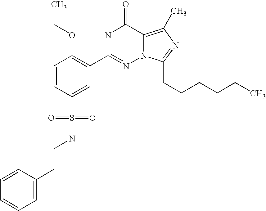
C1=CC(S(NCCC2=CC=CC=C2)(=O)=O)=CC(C2=NN3C(=C(C)N=C3CCCCCC)C(=O)N2)=C1OCC
